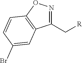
[R]CC1=NOC2=C1C=C(Br)C=C2
